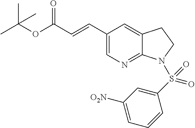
C1(C=CC(OC(C)(C)C)=O)=CN=C2C(=C1)CCN2S(C1=CC([O2N])=CC=C1)(=O)=O
